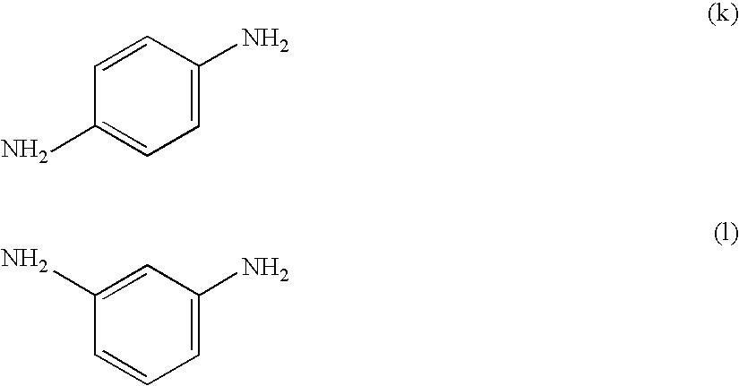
C1(N)=CC=C(N)C=C1.C1=CC=C(N)C=C1N
